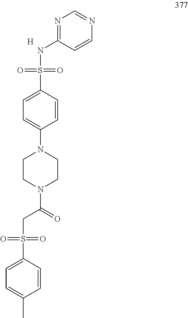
[H].N1=C(NS(=O)(=O)C2=CC=C(N3CCN(C(CS(=O)(=O)C4=CC=C(C)C=C4)=O)CC3)C=C2)C=CN=C1
